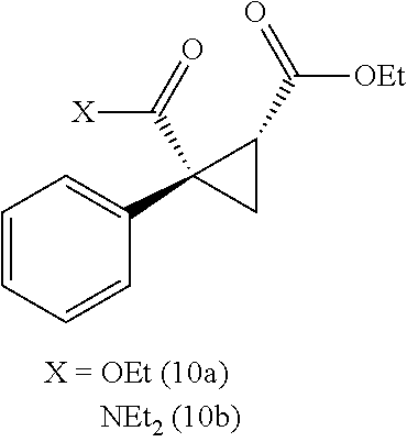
C1=CC=CC(C2(C(=O)[X])CC2C(=O)[OEt])=C1
